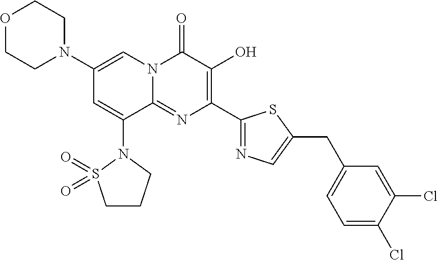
C1(N2CCOCC2)=CN2C(=NC(C3=NC=C(CC4=CC=C(Cl)C(Cl)=C4)S3)=C(O)C2=O)C(N2S(=O)(=O)CCC2)=C1
